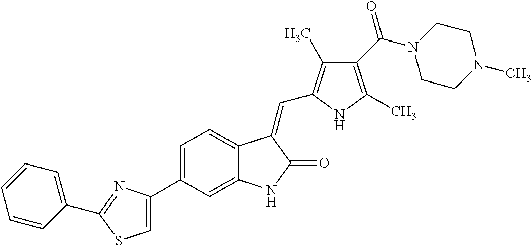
C1=C(C2=CSC(C3=CC=CC=C3)=N2)C=C2C(=C1)C(=CC1=C(C)C(C(N3CCN(C)CC3)=O)=C(C)N1)C(=O)N2
